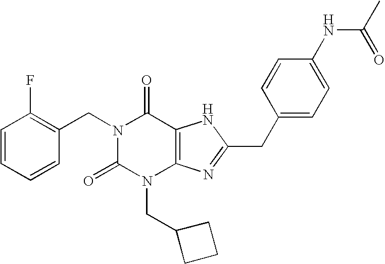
C1=CC=CC(CN2C(=O)N(CC3CCC3)C3=C(C2=O)NC(CC2=CC=C(NC(C)=O)C=C2)=N3)=C1F
